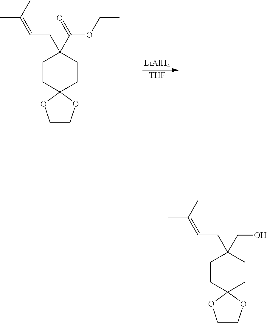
[THF].[LiAlH4].O(CC)C(C1(CC=C(C)C)CCC2(OCCO2)CC1)=O.C(C=C(C)C)C1(CO)CCC2(OCCO2)CC1
